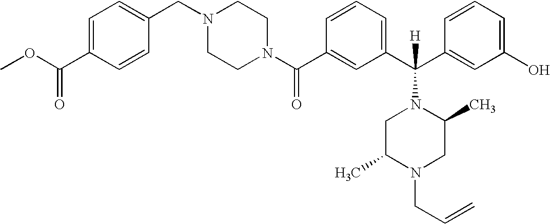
C1(C(N2CCN(CC3=CC=C(C(OC)=O)C=C3)CC2)=O)=CC(C(C2=CC(O)=CC=C2)([H])N2CC(C)N(CC=C)CC2C)=CC=C1
